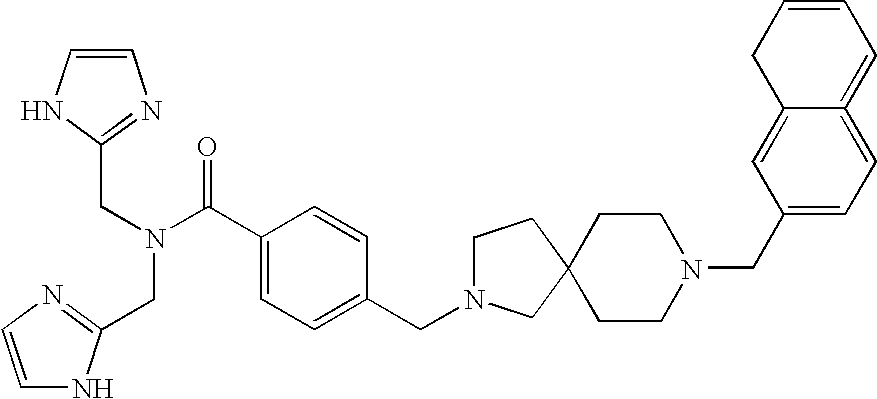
C1=CNC(CN(C(C2=CC=C(CN3CCC4(C3)CCN(CC3=CC=C5=CC=CCC5=C3)CC4)C=C2)=O)CC2=NC=CN2)=N1
